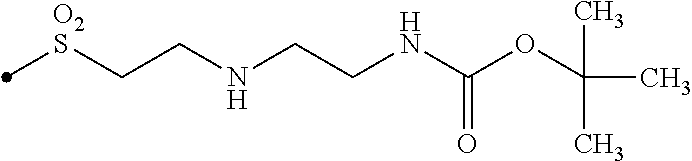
[O2S](CCNCCNC(OC(C)(C)C)=O)C
